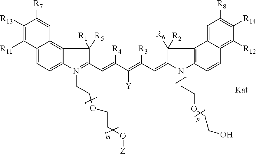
C12=CC=C3C(=C1C=C([R7])C([R13])=C2[R11])C([R5])([R1])C(C=C([R4])C(=C([R3])C=C1C([R6])([R2])C2=C(N1CCOCCO)C=CC1=C([R12])C([R14])=C([R8])C=C21)[Y])=N3CCOCCO[Z]
